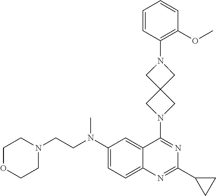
C1(N(CCN2CCOCC2)C)=CC=C2C(=C1)C(N1CC3(CN(C4=C(OC)C=CC=C4)C3)C1)=NC(C1CC1)=N2
